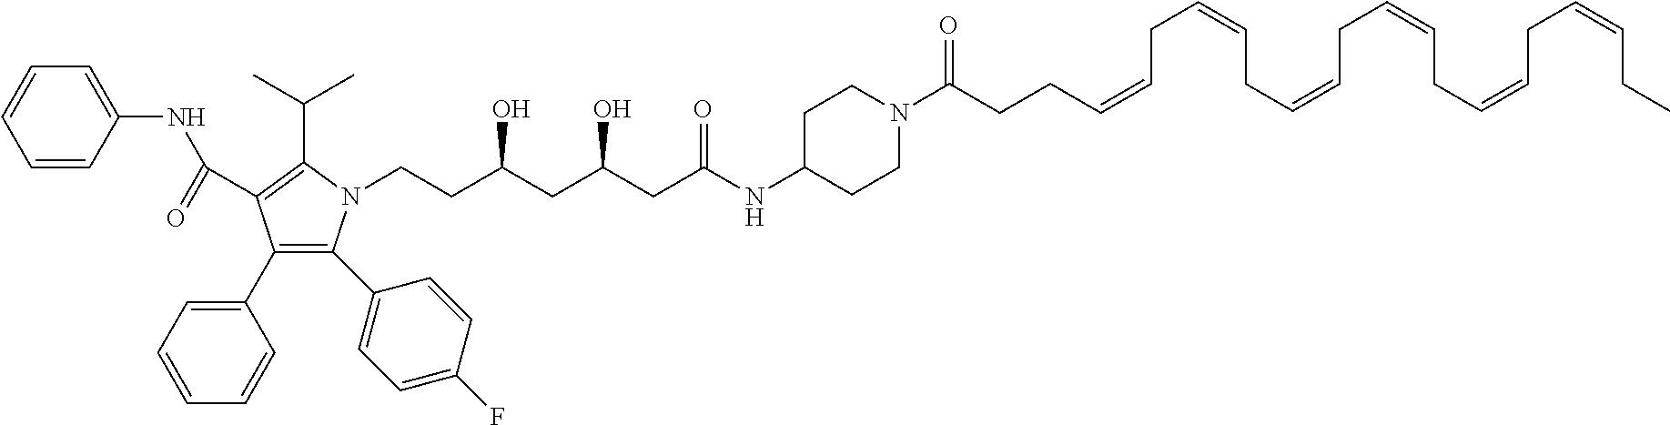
C1=CC(NC(=O)C2=C(C(C)C)N(CCC(CC(CC(NC3CCN(C(=O)CCC=CCC=CCC=CCC=CCC=CCC=CCC)CC3)=O)O)O)C(C3=CC=C(F)C=C3)=C2C2=CC=CC=C2)=CC=C1
